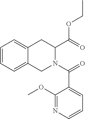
C1=CC=C2C(=C1)CC(C(OCC)=O)N(C(=O)C1=CC=CN=C1OC)C2
